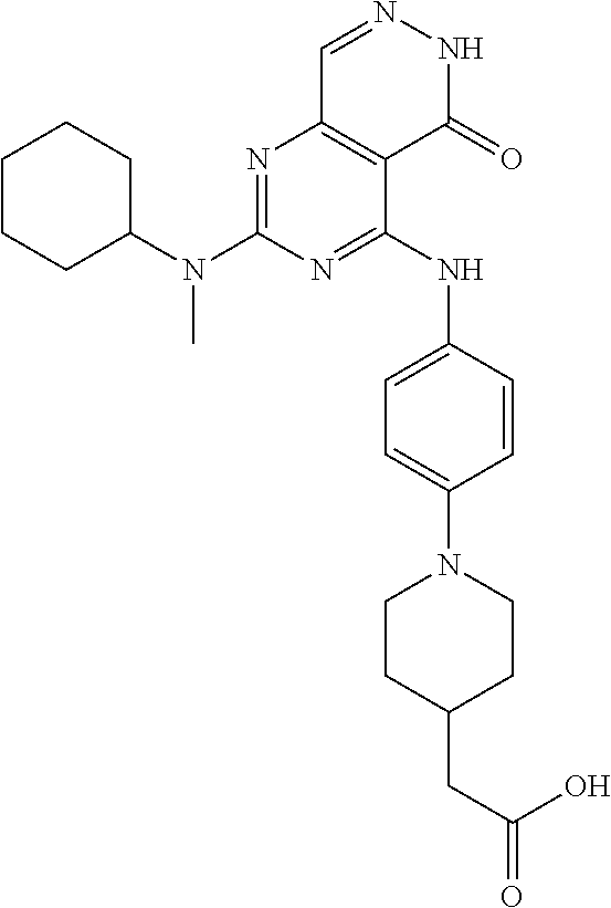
N1=C(N(C2CCCCC2)C)N=C(NC2=CC=C(N3CCC(CC(O)=O)CC3)C=C2)C2=C1C=NNC2=O
